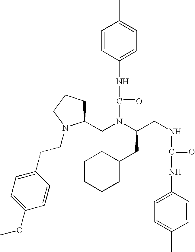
C(N(C(NC1=CC=C(C)C=C1)=O)C(CNC(NC1=CC=C(C)C=C1)=O)CC1CCCCC1)C1CCCN1CCC1=CC=C(OC)C=C1
